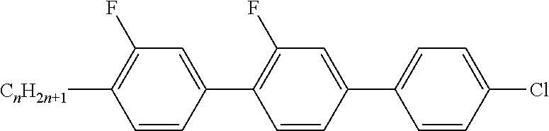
[CnH2n+1]C1=C(F)C=C(C2=C(F)C=C(C3=CC=C(Cl)C=C3)C=C2)C=C1
